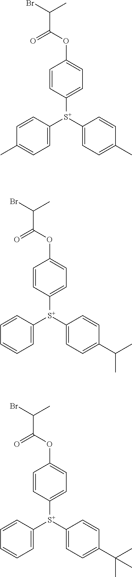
C1=CC([S+](C2=CC=C(C)C=C2)C2=CC=C(C)C=C2)=CC=C1OC(C(Br)C)=O.C1=CC([S+](C2=CC=C(C(C)C)C=C2)C2=CC=CC=C2)=CC=C1OC(C(Br)C)=O.C1=CC([S+](C2=CC=C(C(C)(C)C)C=C2)C2=CC=CC=C2)=CC=C1OC(C(Br)C)=O
